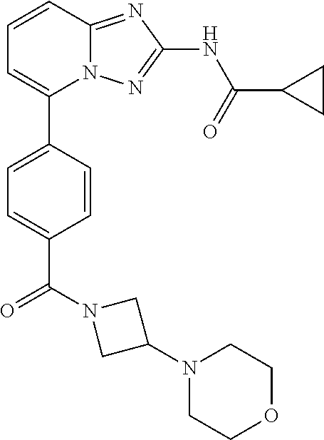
C1=CC2=NC(NC(=O)C3CC3)=NN2C(C2=CC=C(C(N3CC(N4CCOCC4)C3)=O)C=C2)=C1
